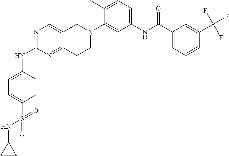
N1=C(NC2=CC=C(S(=O)(=O)NC3CC3)C=C2)N=C2C(=C1)CN(C1=CC(NC(C3=CC=CC(C(F)(F)F)=C3)=O)=CC=C1C)CC2
